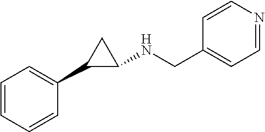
C1=CC=CC(C2C(NCC3=CC=NC=C3)C2)=C1
